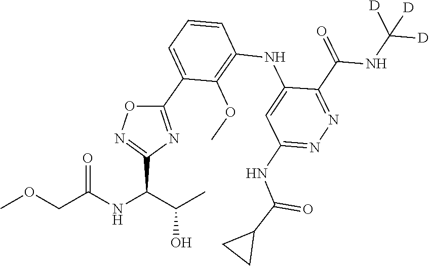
N1=C(C(NC([D])([D])[D])=O)C(NC2=C(OC)C(C3=NC(C(C(C)O)NC(COC)=O)=NO3)=CC=C2)=CC(NC(C2CC2)=O)=N1
